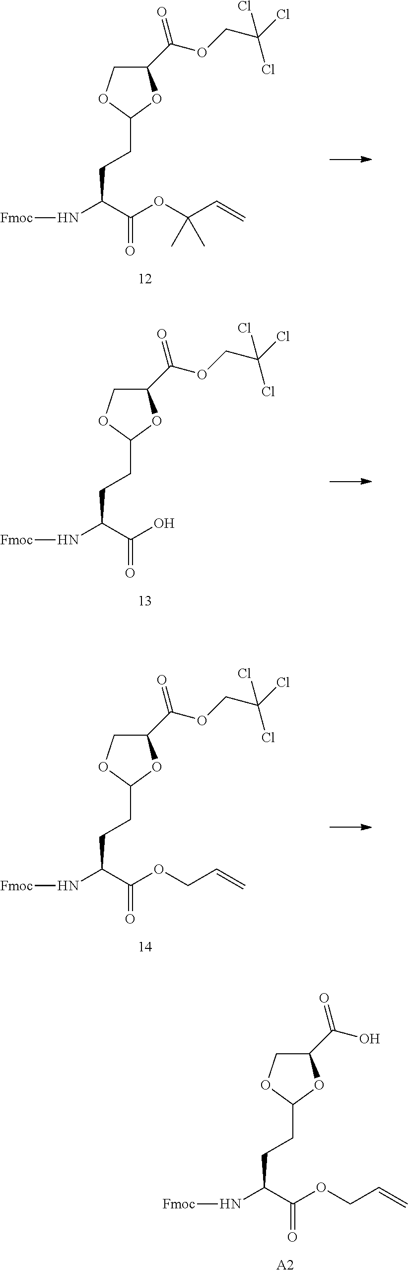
N(C(C(OC(C=C)(C)C)=O)CCC1OCC(C(OCC(Cl)(Cl)Cl)=O)O1)[Fmoc].N(C(C(O)=O)CCC1OCC(C(OCC(Cl)(Cl)Cl)=O)O1)[Fmoc].N(C(C(OCC=C)=O)CCC1OCC(C(OCC(Cl)(Cl)Cl)=O)O1)[Fmoc].N(C(C(OCC=C)=O)CCC1OCC(C(O)=O)O1)[Fmoc].[A2]
